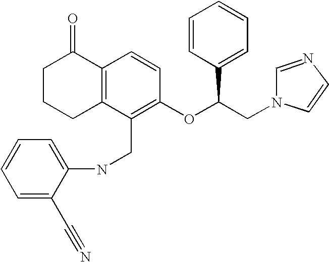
C1C2=C(C(=O)CC1)C=CC(OC(CN1C=CN=C1)C1=CC=CC=C1)=C2CNC1=CC=CC=C1C#N
